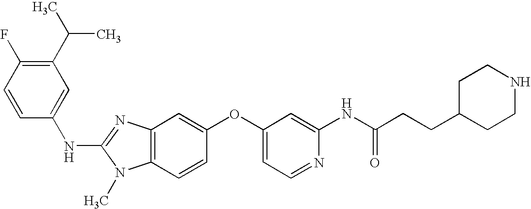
C1(C(C)C)=C(F)C=CC(NC2=NC3=C(N2C)C=CC(OC2=CC=NC(NC(CCC4CCNCC4)=O)=C2)=C3)=C1
